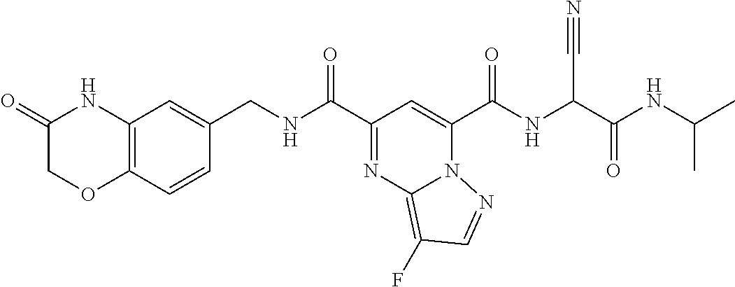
C(C1=NC2=C(F)C=NN2C(C(=O)NC(C(NC(C)C)=O)C#N)=C1)(=O)NCC1=CC2=C(C=C1)OCC(=O)N2
